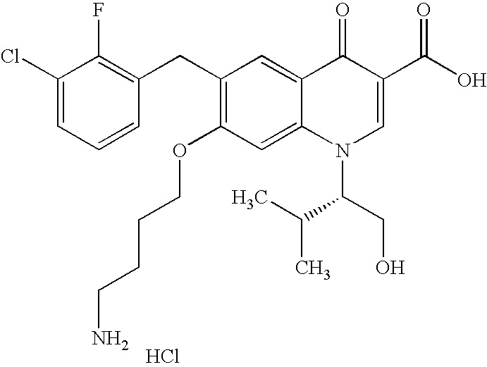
C1(Cl)=CC=CC(CC2=C(OCCCCN)C=C3C(=C2)C(=O)C(C(O)=O)=CN3C(C(C)C)CO)=C1F.Cl
